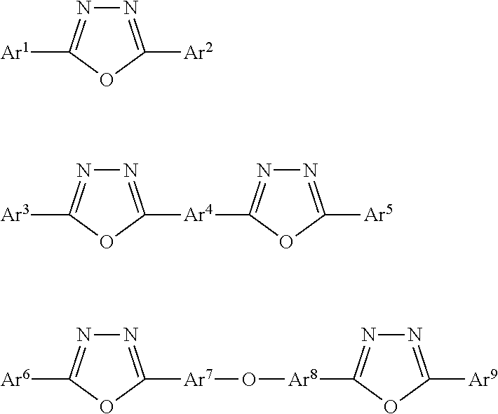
N1=C([Ar2])OC([Ar1])=N1.N1=C([Ar4]C2=NN=C([Ar5])O2)OC([Ar3])=N1.N1=C([Ar7]O[Ar8]C2=NN=C([Ar9])O2)OC([Ar6])=N1
